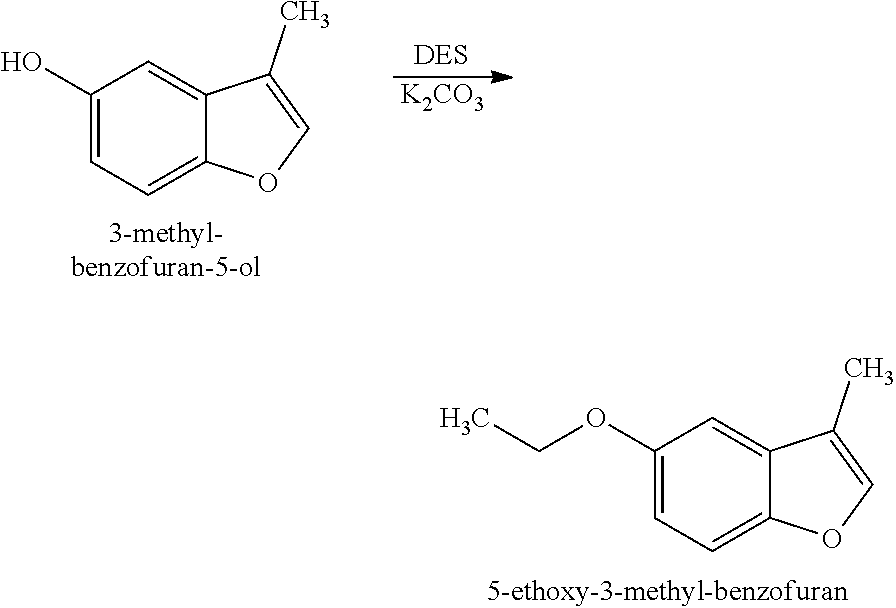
C1(O)=CC=C2C(=C1)C(C)=CO2.[K2CO3].C1(OCC)=CC=C2C(=C1)C(C)=CO2
